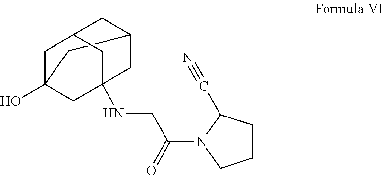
C12CC3(O)CC(CC(NCC(N4CCCC4C#N)=O)(C3)C1)C2
